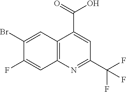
C12=C(N=C(C(F)(F)F)C=C1C(=O)O)C=C(F)C(Br)=C2
